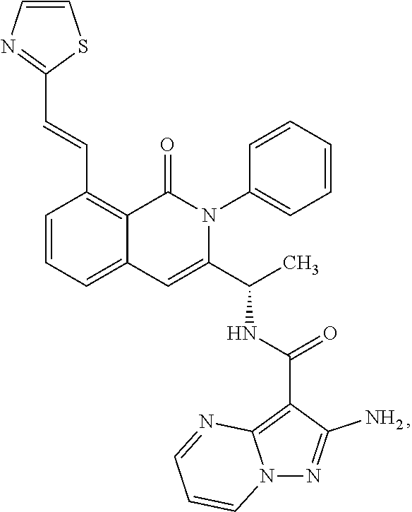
C1=CC=C2C(=C1C=CC1=NC=CS1)C(=O)N(C1=CC=CC=C1)C(C(C)NC(=O)C1=C3N(N=C1N)C=CC=N3)=C2
